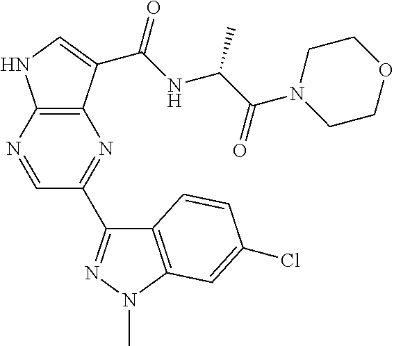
C12=C(N=CC(C3=NN(C)C4=C3C=CC(Cl)=C4)=N1)NC=C2C(NC(C(N1CCOCC1)=O)C)=O
